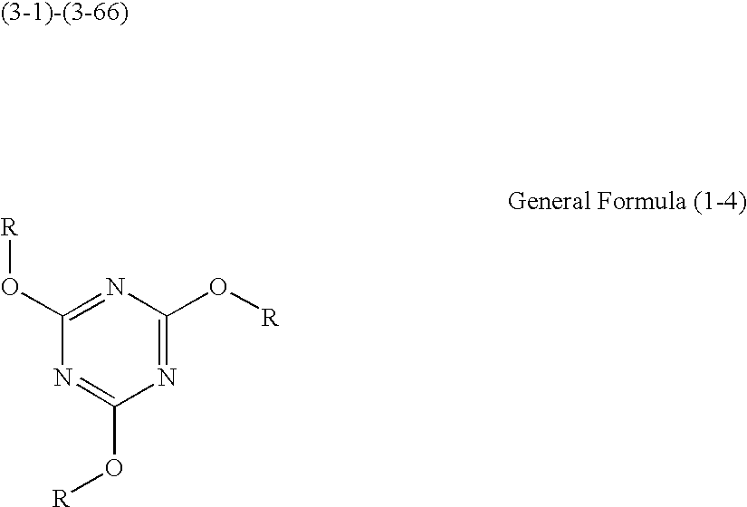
C1(O[R])=NC(O[R])=NC(O[R])=N1
